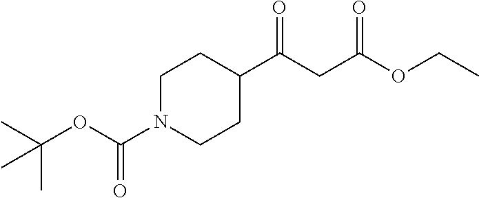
C(C(OCC)=O)C(C1CCN(C(OC(C)(C)C)=O)CC1)=O
